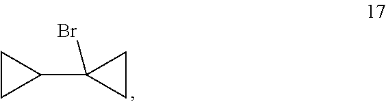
C1(C2CC2)(Br)CC1
